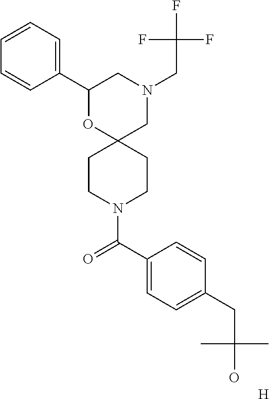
N1(CC(F)(F)F)CC2(OC(C3=CC=CC=C3)C1)CCN(C(C1=CC=C(CC(C)(C)O)C=C1)=O)CC2.[H]
